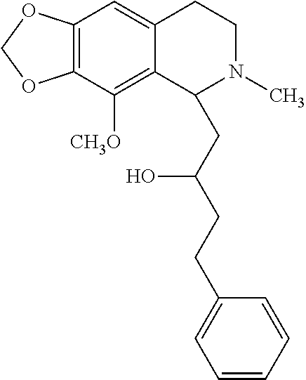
C12=C(C([CH3O])=C3C(=C1)CCN(C)C3CC(CCC1=CC=CC=C1)O)OCO2
